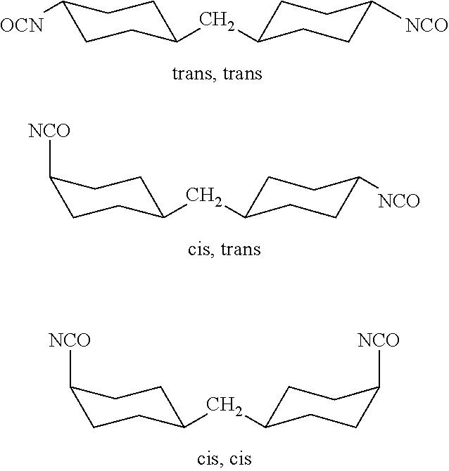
C1CC([NCO])CCC1CC1CCC([OCN])CC1.C1CC([NCO])CCC1CC1CCC([NCO])CC1.C1CC([NCO])CCC1CC1CCC([NCO])CC1
